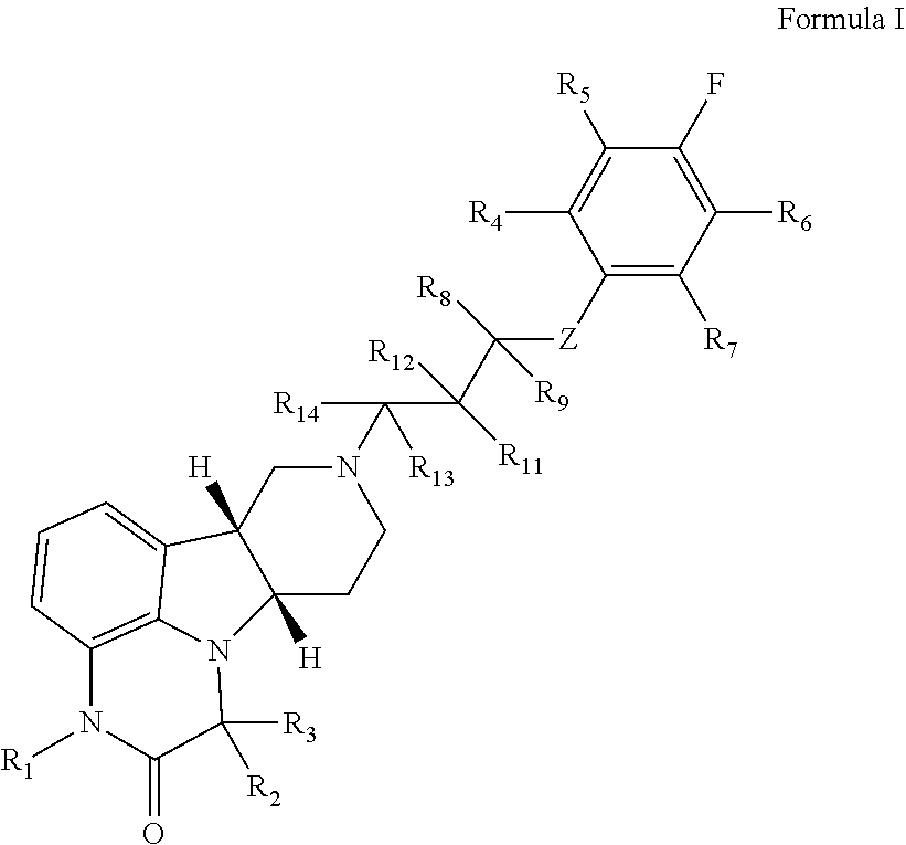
C12([H])CCN(C(C(C([Z]C3=C([R7])C([R6])=C(F)C([R5])=C3[R4])([R9])[R8])([R12])[R11])([R14])[R13])CC1([H])C1=CC=CC3=C1N2C([R3])([R2])C(=O)N3[R1]
